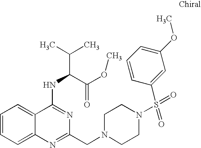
C1=CC=C2C(=C1)C(NC(C(C)C)C(OC)=O)=NC(CN1CCN(S(=O)(C3=CC(OC)=CC=C3)=O)CC1)=N2
